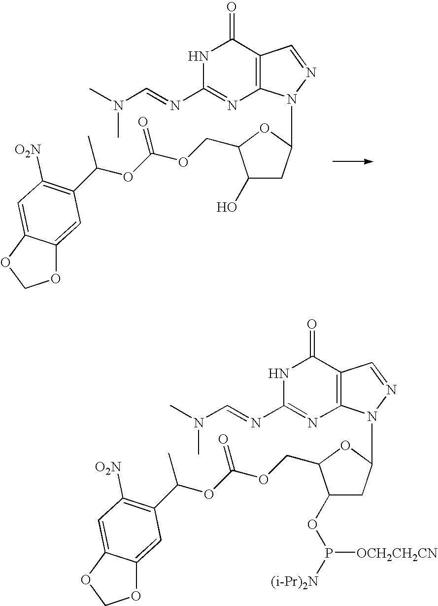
C12=C(C(=O)NC(N=CN(C)C)=N1)C=NN2C1CC(O)C(COC(OC(C)C2=C([O2N])C=C3C(=C2)OCO3)=O)O1.C12=C(C(=O)NC(N=CN(C)C)=N1)C=NN2C1CC(OP([(i-Pr)2N])[OCH2CH2CN])C(COC(OC(C)C2=C([O2N])C=C3C(=C2)OCO3)=O)O1
